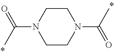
C(N1CCN(C(C)=O)CC1)(C)=O
